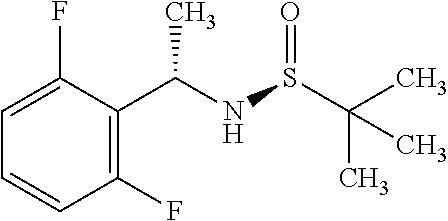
C1(F)=C(C(NS(C(C)(C)C)=O)C)C(F)=CC=C1
